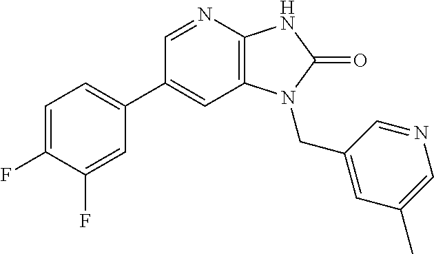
C1(C2=CC=C(F)C(F)=C2)=CC2=C(N=C1)NC(=O)N2CC1=CC(C)=CN=C1
